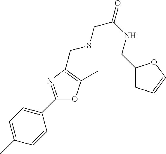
C1=C(C)C=CC(C2=NC(CSCC(=O)NCC3=CC=CO3)=C(C)O2)=C1
